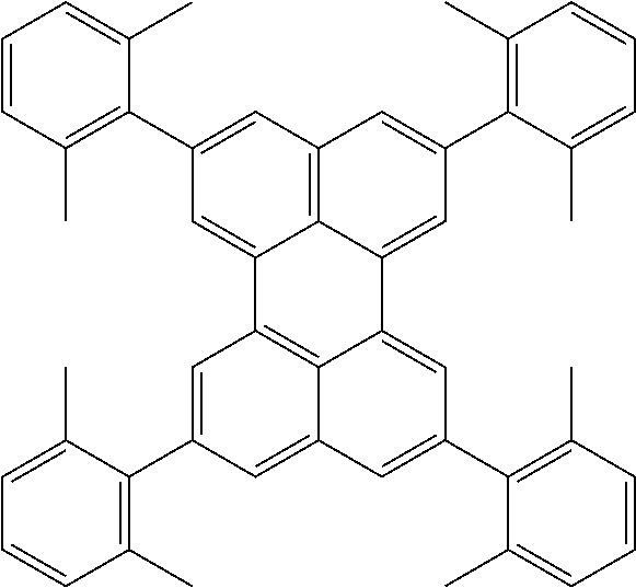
C12=C3C=C(C4=C(C)C=CC=C4C)C=C1C1=C4C(=CC(C5=C(C)C=CC=C5C)=CC4=CC(C4=C(C)C=CC=C4C)=C1)C2=CC(C1=C(C)C=CC=C1C)=C3
